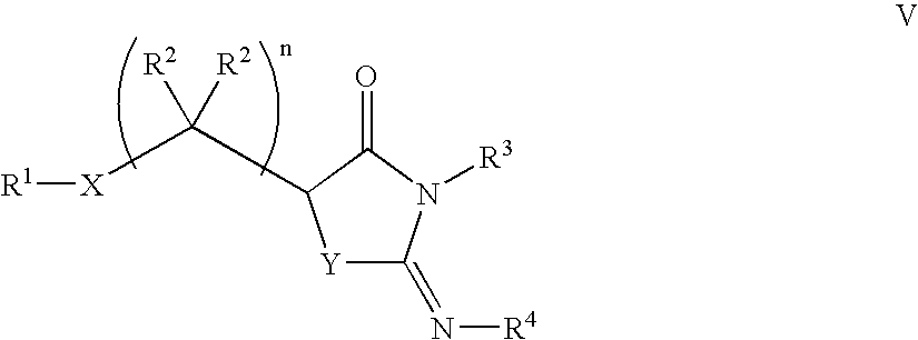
[Y]1C(=N[R4])N([R3])C(=O)C1C([X][R1])([R2])[R2]
